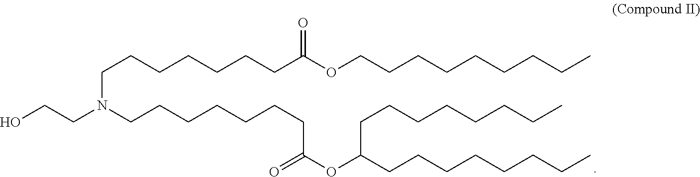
C(N(CCCCCCCC(OC(CCCCCCCC)CCCCCCCC)=O)CCCCCCCC(OCCCCCCCCC)=O)CO
